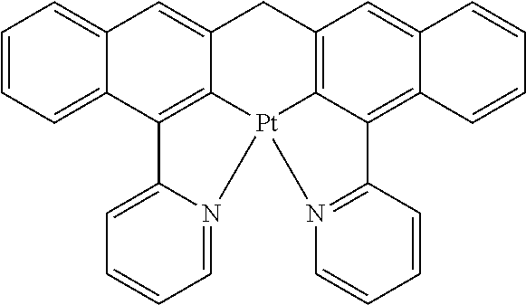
C1C2=CC3=CC=CC=C3C3=C2[Pt]2(C4=C1C=C1C(=C4C4=N2C=CC=C4)C=CC=C1)N1=CC=CC=C31
